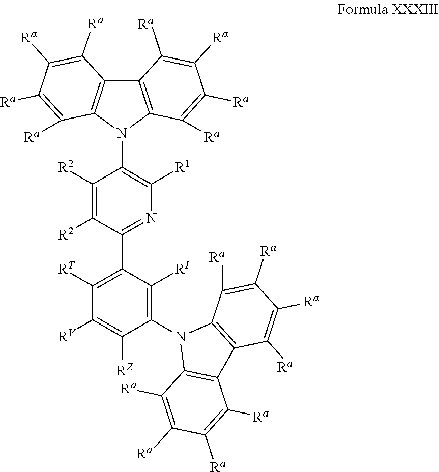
C1([R2])=C([R2])C(C2=C([RT])C([RV])=C([RZ])C(N3C4=C(C5=C3C([Ra])=C([Ra])C([Ra])=C5[Ra])C([Ra])=C([Ra])C([Ra])=C4[Ra])=C2[RI])=NC([R1])=C1N1C2=C(C3=C1C([Ra])=C([Ra])C([Ra])=C3[Ra])C([Ra])=C([Ra])C([Ra])=C2[Ra]
